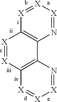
C12=C(N=[X][X]=[X]1)C1=C([X]=[X]2)[X]=[X][X]=N1
